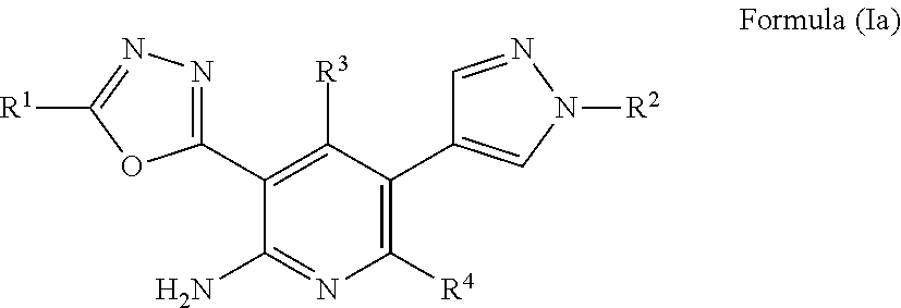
C1(C2=C([R3])C(C3=CN([R2])N=C3)=C([R4])N=C2N)=NN=C([R1])O1
